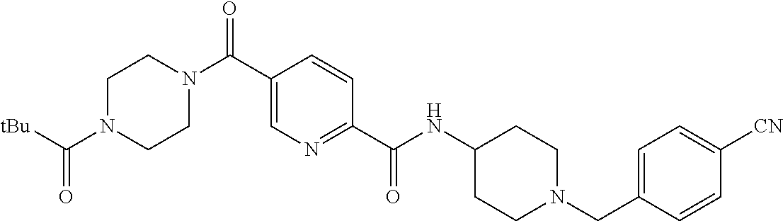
[tBu]C(N1CCN(C(C2=CN=C(C(NC3CCN(CC4=CC=C([CN])C=C4)CC3)=O)C=C2)=O)CC1)=O
